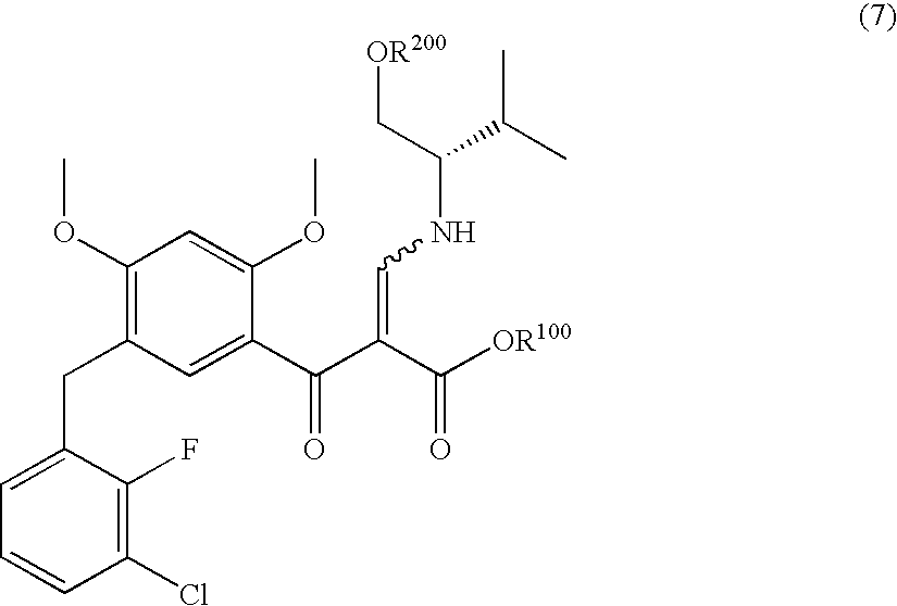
C1(Cl)=C(F)C(CC2=C(OC)C=C(OC)C(C(C(C([OR100])=O)=CNC(C(C)C)C[OR200])=O)=C2)=CC=C1
